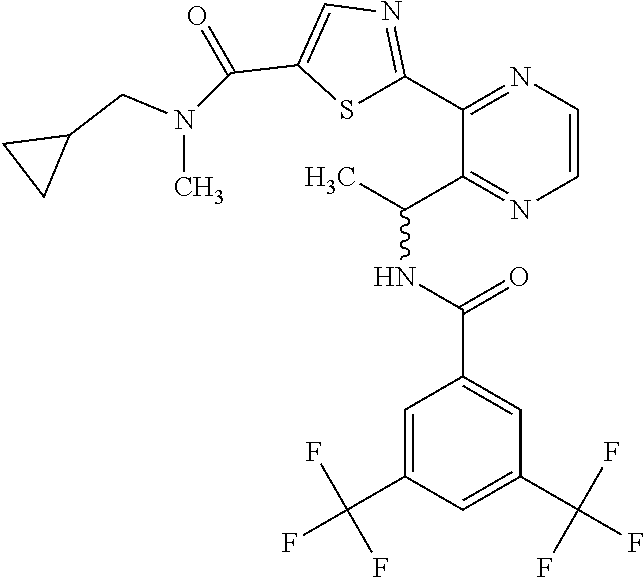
S1C(C2=NC=CN=C2C(C)NC(=O)C2=CC(C(F)(F)F)=CC(C(F)(F)F)=C2)=NC=C1C(=O)N(C)CC1CC1
